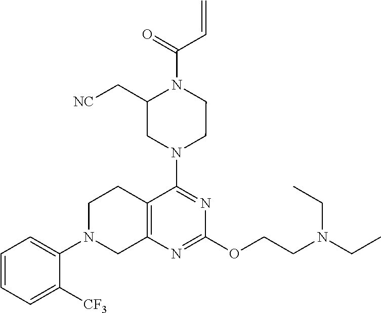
C1=CC=C([CF3])C(N2CC3=C(CC2)C(N2CC(C[NC])N(C(=O)C=C)CC2)=NC(OCCN(CC)CC)=N3)=C1
